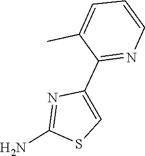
C1=CN=C(C2=CSC(N)=N2)C(C)=C1
